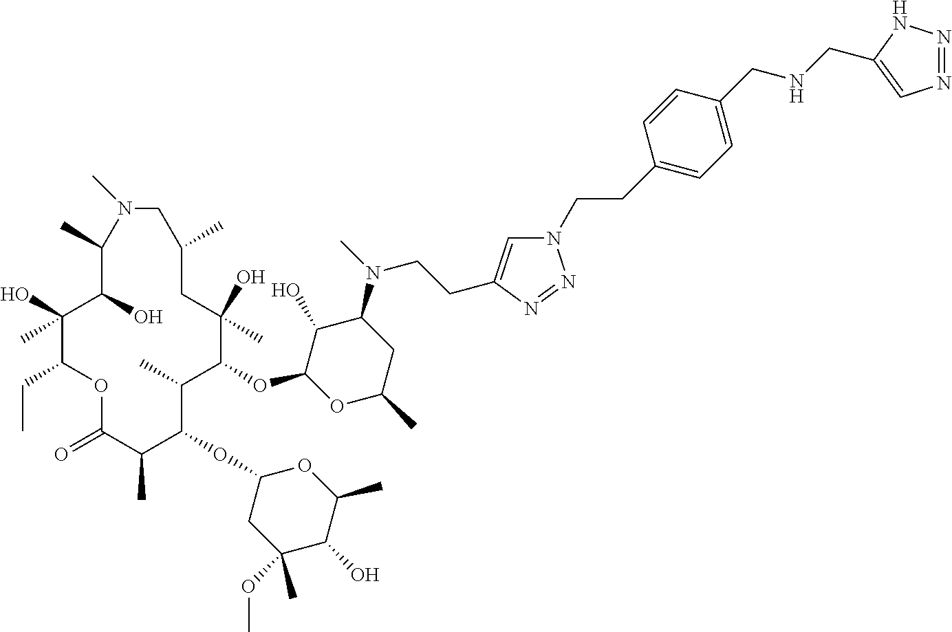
C1(O)C(OC2C(C)C(OC3CC(OC)(C)C(O)C(C)O3)C(C)C(=O)OC(CC)C(O)(C)C(O)C(C)N(C)CC(C)CC2(O)C)OC(C)CC1N(C)CCC1=CN(CCC2=CC=C(CNCC3=CN=NN3)C=C2)N=N1
